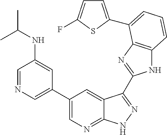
C1(C2=CN=CC(NC(C)C)=C2)=CN=C2C(=C1)C(C1=NC3=C(N1)C=CC=C3C1=CC=C(F)S1)=NN2
